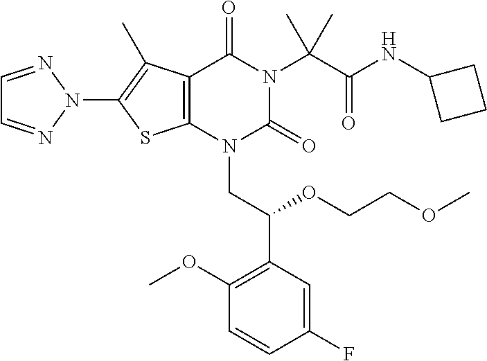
C12=C(N(CC(C3=C(OC)C=CC(F)=C3)OCCOC)C(=O)N(C(C(NC3CCC3)=O)(C)C)C1=O)SC(N1N=CC=N1)=C2C
